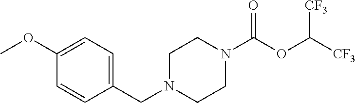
C1(OC)=CC=C(CN2CCN(C(OC([CF3])[CF3])=O)CC2)C=C1
